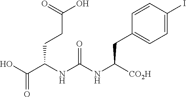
OC(C(NC(NC([CO2H])CC1=CC=C(I)C=C1)=O)CCC(=O)O)=O
